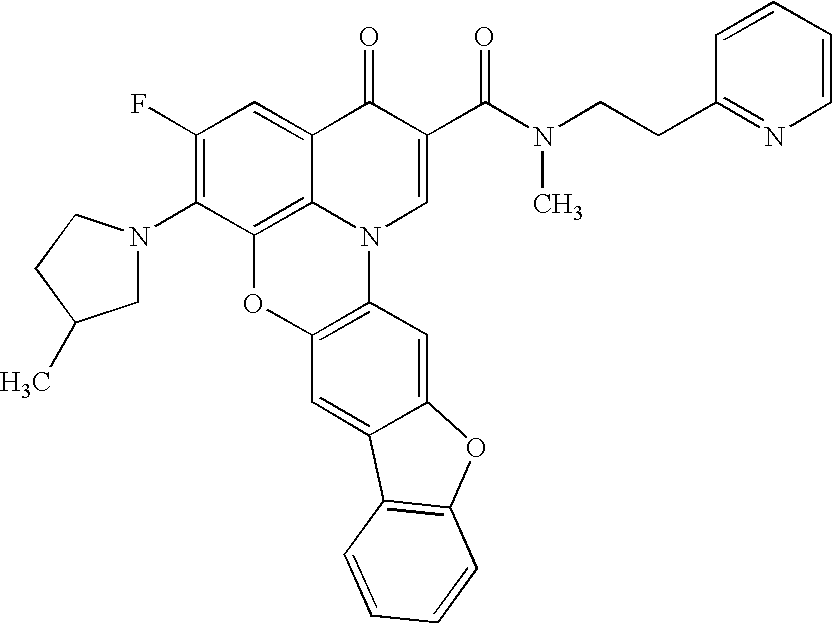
C12=C3C(=CC(F)=C1N1CC(C)CC1)C(=O)C(C(N(CCC1=NC=CC=C1)C)=O)=CN3C1=C(O2)C=C2C(=C1)OC1=C2C=CC=C1
